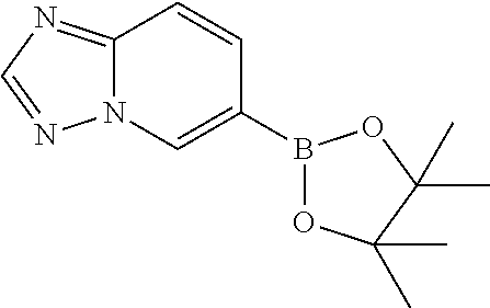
C12=NC=NN1C=C(B1OC(C)(C)C(C)(C)O1)C=C2
